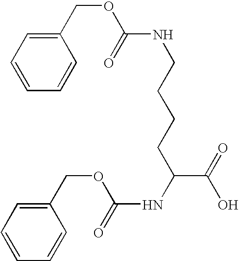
C(NCCCCC(NC(OCC1=CC=CC=C1)=O)C(=O)O)(OCC1=CC=CC=C1)=O
